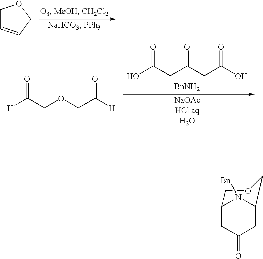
C1C=CCO1.OC(CC(CC(O)=O)=O)=O.[BnNH2].[H]C(COCC([H])=O)=O.C1C2COCC(CC1=O)N2[Bn]
